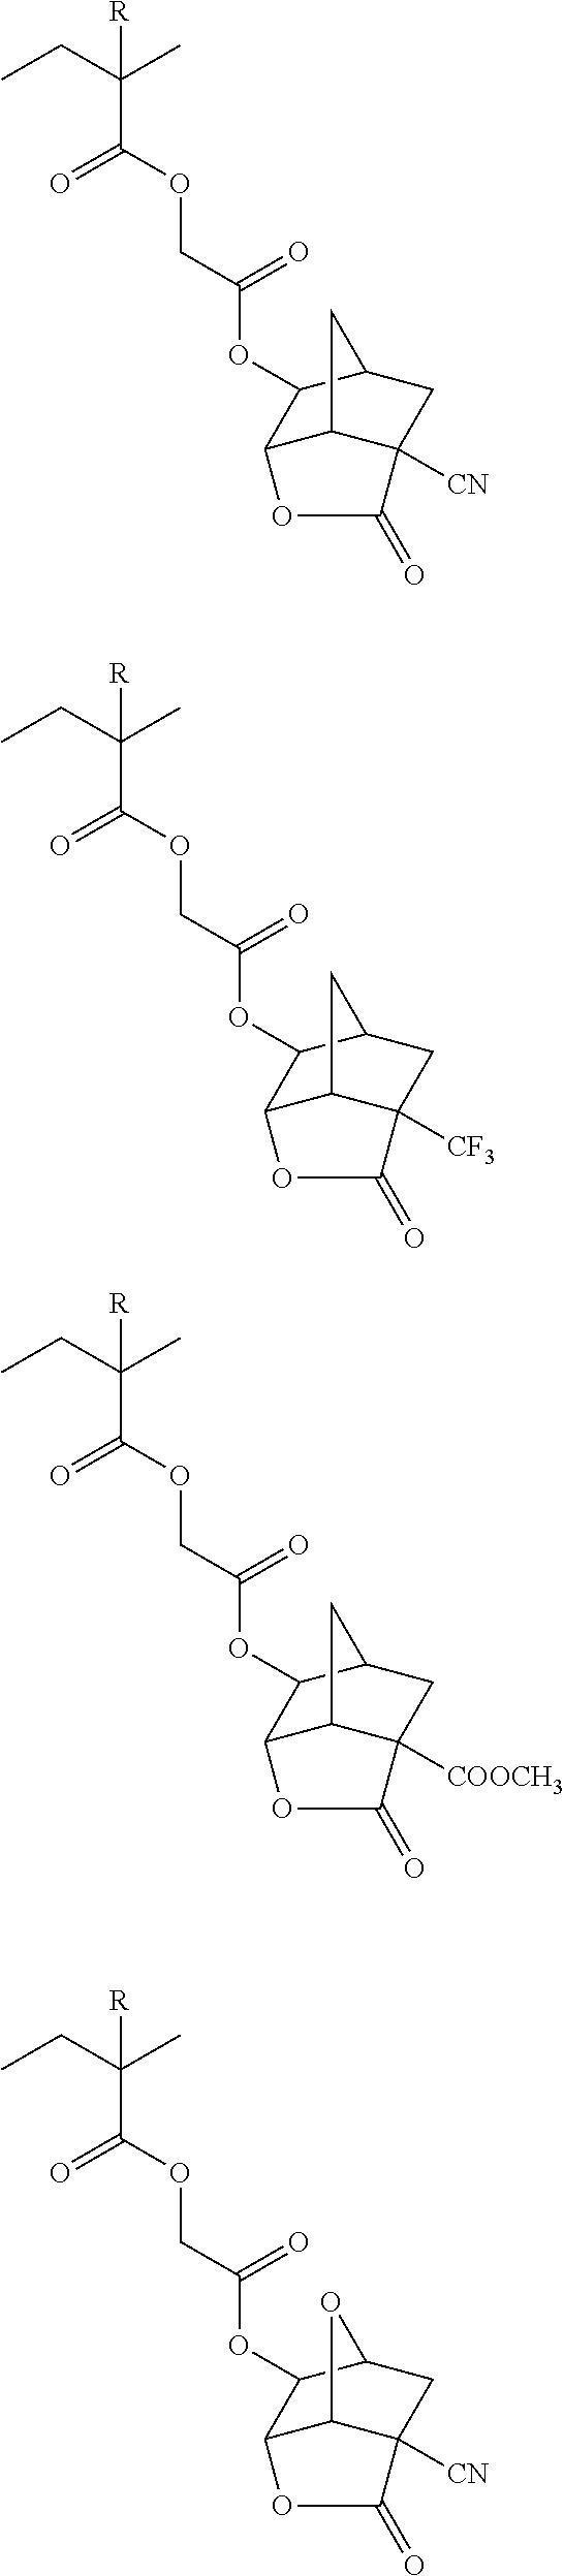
[R]C(CC)(C)C(OCC(OC1C2C3C([CN])(CC1C3)C(=O)O2)=O)=O.[R]C(CC)(C)C(OCC(OC1C2C3C([CF3])(CC1C3)C(=O)O2)=O)=O.[R]C(CC)(C)C(OCC(OC1C2C3C([COOCH3])(CC1C3)C(=O)O2)=O)=O.[R]C(CC)(C)C(OCC(OC1C2C3C([CN])(CC1O3)C(=O)O2)=O)=O
